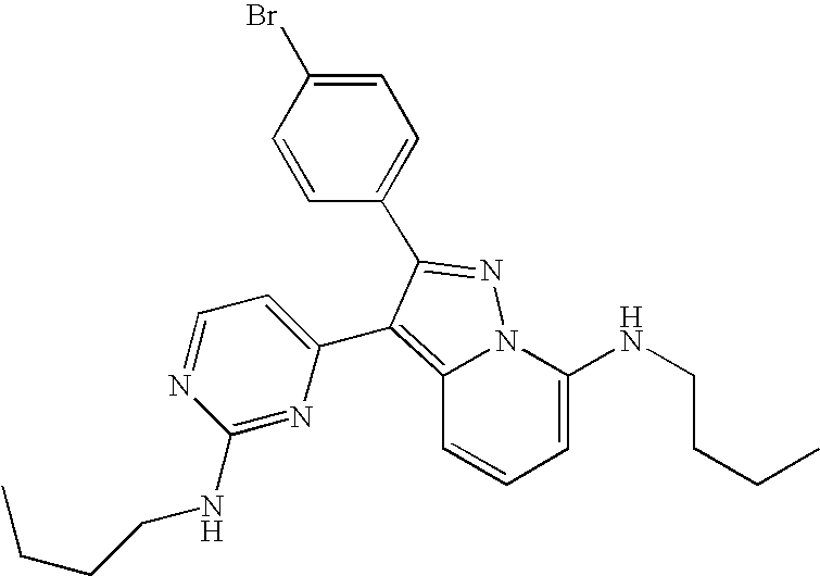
BrC1=CC=C(C2=NN3C(NCCCC)=CC=CC3=C2C2=CC=NC(NCCCC)=N2)C=C1
